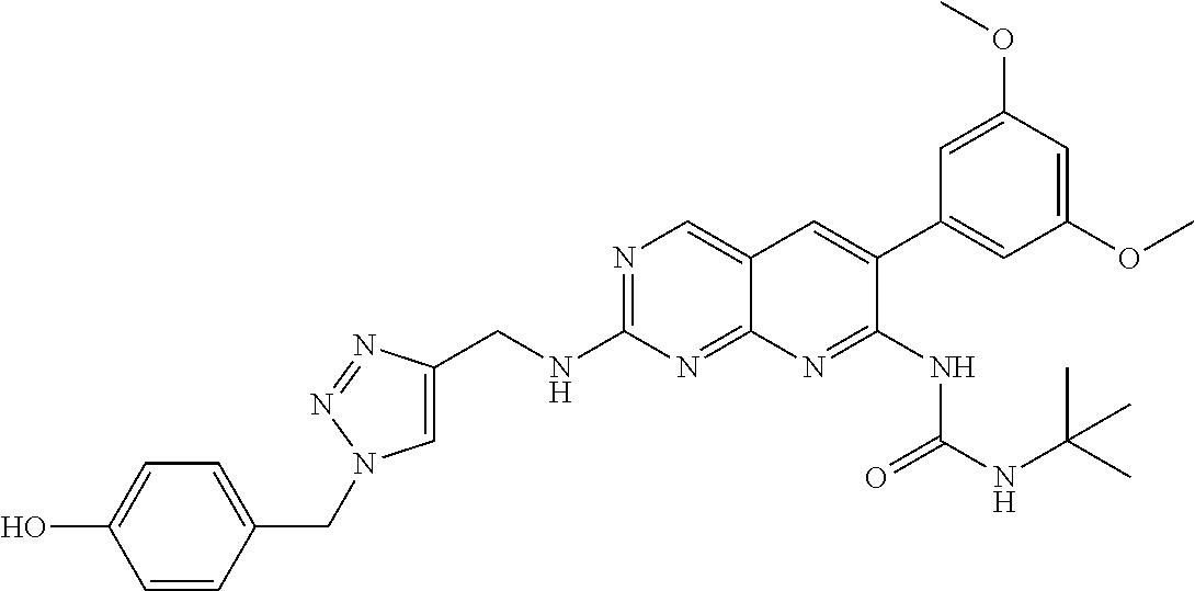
N1=C(NCC2=CN(CC3=CC=C(O)C=C3)N=N2)N=C2C(=C1)C=C(C1=CC(OC)=CC(OC)=C1)C(NC(NC(C)(C)C)=O)=N2
